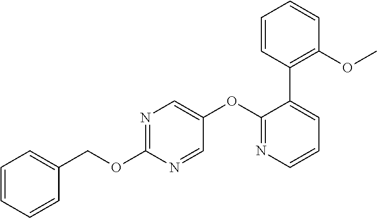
N1=C(OCC2=CC=CC=C2)N=CC(OC2=NC=CC=C2C2=C(OC)C=CC=C2)=C1
